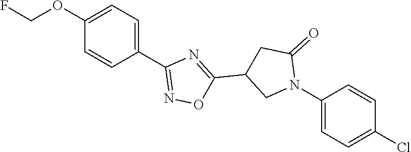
C1(OCF)=CC=C(C2=NOC(C3CN(C4=CC=C(Cl)C=C4)C(=O)C3)=N2)C=C1
